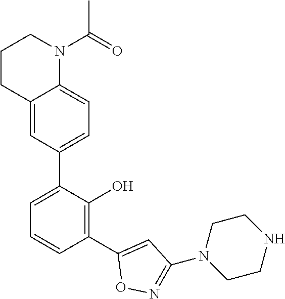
C12=CC=C(C3=CC=CC(C4=CC(N5CCNCC5)=NO4)=C3O)C=C1CCCN2C(C)=O
